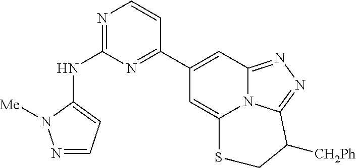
N1=CC=C(NC2=NC=CC(C3=CC4=NN=C5N4C(=C3)SCC5[CH2Ph])=N2)N1[Me]
